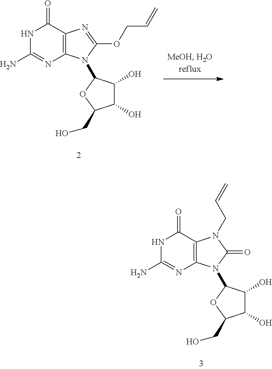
N1C(N)=NC2=C(C1=O)N=C(OCC=C)N2C1C(O)C(O)C(CO)O1.N1C(N)=NC2=C(C1=O)N(CC=C)C(=O)N2C1C(O)C(O)C(CO)O1
